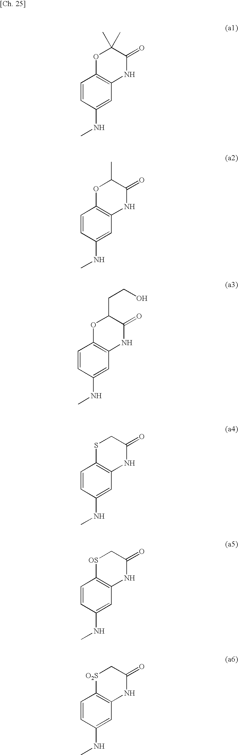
C1=CC(NC)=CC2=C1OC(C)(C)C(=O)N2.C1=CC(NC)=CC2=C1OC(C)C(=O)N2.C1=CC(NC)=CC2=C1OC(CCO)C(=O)N2.C1=CC(NC)=CC2=C1SCC(=O)N2.C1=CC(NC)=CC2=C1[OS]CC(=O)N2.C1=CC(NC)=CC2=C1[O2S]CC(=O)N2
